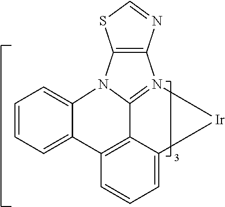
C1=CC=C2C(=C1)N1C3=N(C4=C1SC=N4)[Ir]C1=CC=CC2=C13
